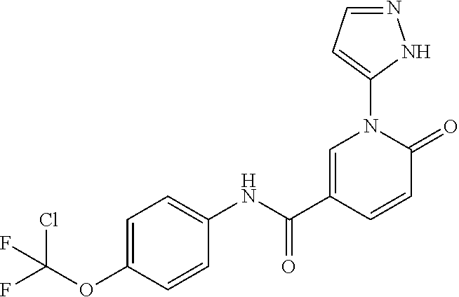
C1=C(C(NC2=CC=C(OC(F)(Cl)F)C=C2)=O)C=CC(=O)N1C1=CC=NN1
